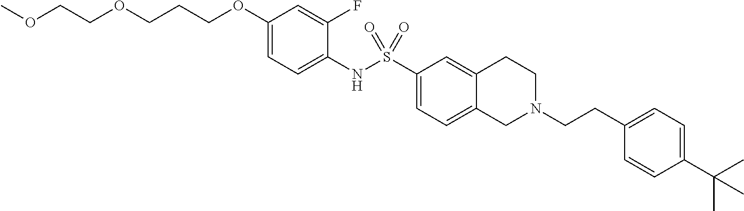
C1(NS(C2=CC=C3C(=C2)CCN(CCC2=CC=C(C(C)(C)C)C=C2)C3)(=O)=O)=CC=C(OCCCOCCOC)C=C1F
